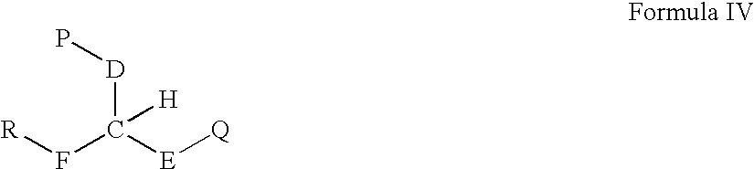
[R]FC([D]P)([E][Q])[H]
